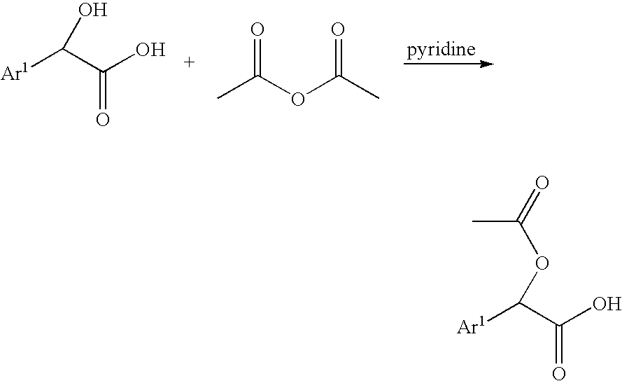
[Ar1]C(C(=O)O)O.CC(OC(=O)C)=O.[Ar1]C(C(=O)O)OC(C)=O
